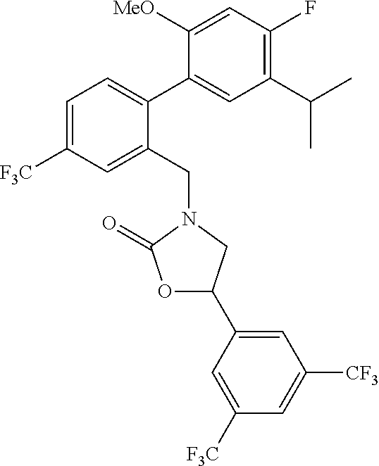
C1=C([F3C])C=C(CN2CC(C3=CC([CF3])=CC([F3C])=C3)OC2=O)C(C2=CC(C(C)C)=C(F)C=C2[MeO])=C1
